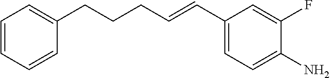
C1(C=CCCCC2=CC=CC=C2)=CC=C(N)C(F)=C1
